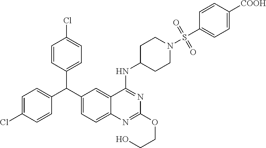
C1=C(Cl)C=CC(C(C2=CC=C3C(=C2)C(NC2CCN(S(C4=CC=C([COOH])C=C4)(=O)=O)CC2)=NC(OCCO)=N3)C2=CC=C(Cl)C=C2)=C1
